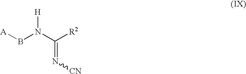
C([R2])(N(B[A])[H])=N[CN]
